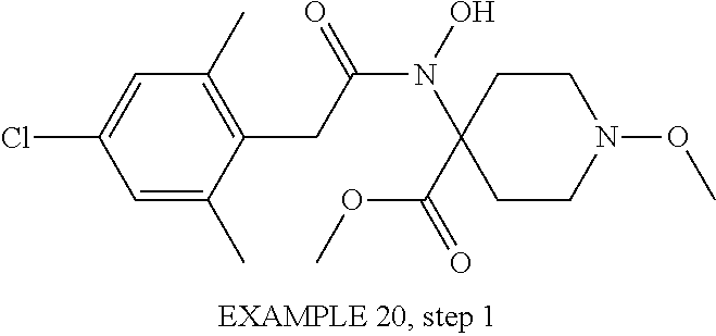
N(C(CC1=C(C)C=C(Cl)C=C1C)=O)(C1(C(OC)=O)CCN(OC)CC1)O
